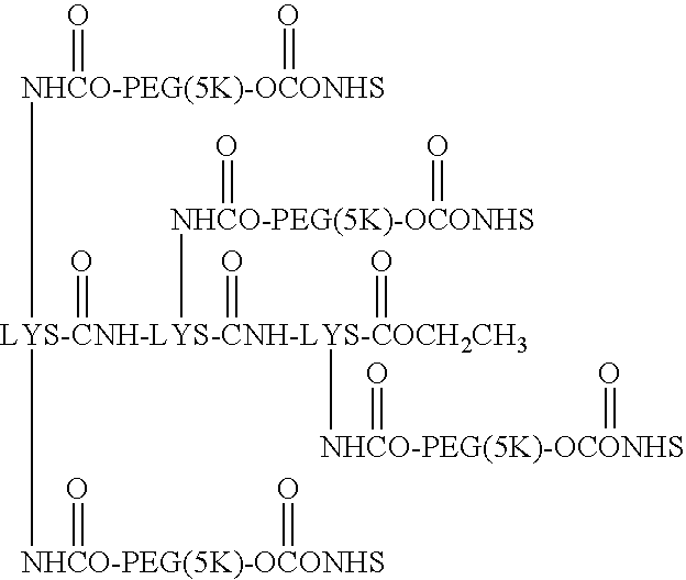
[NHCO-PEG(5K)-OCONHS]([LYS-CNH-LYS-CNH-LYS-COCH2CH3](=O)([NHCO-PEG(5K)-OCONHS](=O)=O)(=O)(=O)([NHCO-PEG(5K)-OCONHS](=O)=O)[NHCO-PEG(5K)-OCONHS](=O)=O)(=O)=O
